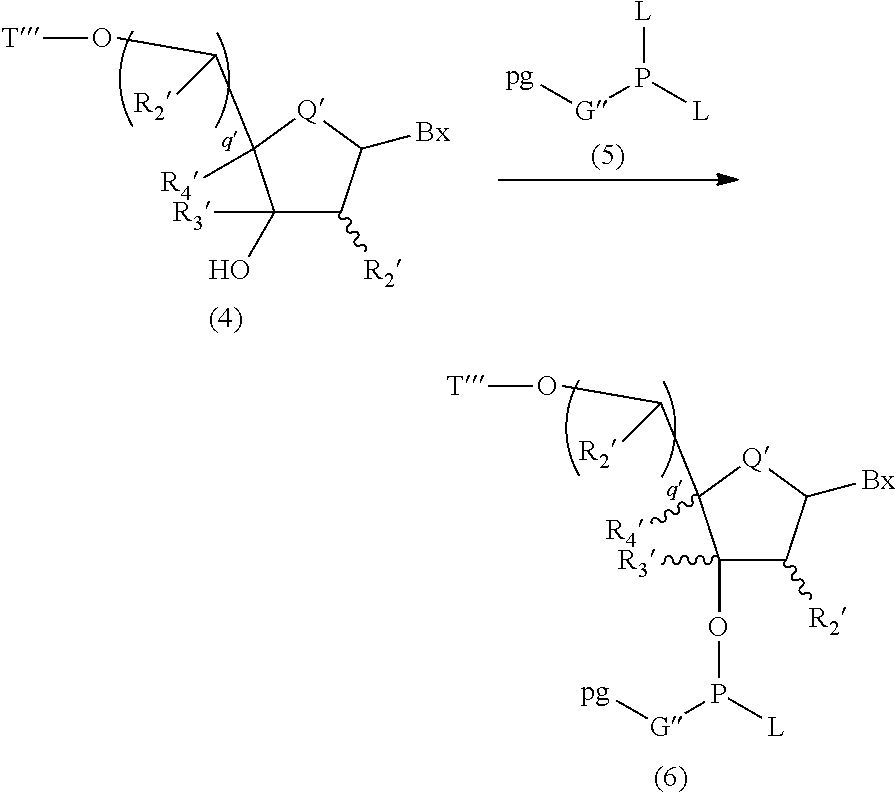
C1(O)([R3])C([R2])C([Bx])[Q]C1([R4])C(O[T])[R2].[pg][G]P([L])[L].C1([R3])(OP([G][pg])[L])C([R2])C([Bx])[Q]C1([R4])C(O[T])[R2]
